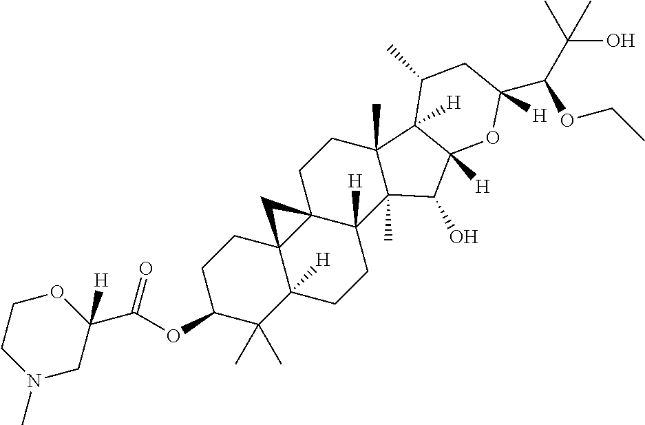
C1C(OC(C2([H])OCCN(C)C2)=O)C(C)(C)C2([H])C3(C1)C1(C([H])(CC2)C2(C)C(C)(CC1)C1([H])C([H])(C2O)OC([H])(C(C(C)(O)C)OCC)CC1C)C3
